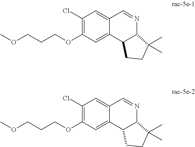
C1(Cl)=C(OCCCOC)C=C2C(=C1)C=NC1C2CCC1(C)C.C1(Cl)=C(OCCCOC)C=C2C(=C1)C=NC1C2CCC1(C)C
